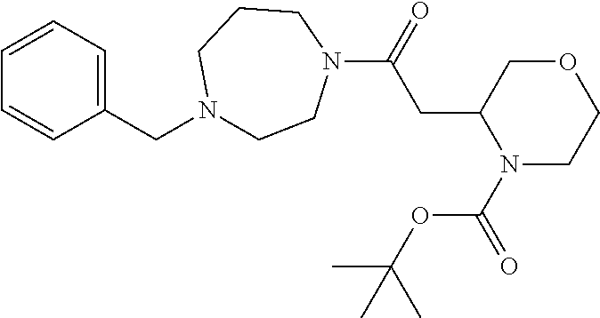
C1(CN2CCN(C(CC3N(C(OC(C)(C)C)=O)CCOC3)=O)CCC2)=CC=CC=C1
